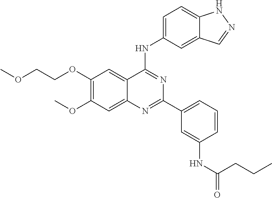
C1(OCCOC)=C(OC)C=C2C(=C1)C(NC1=CC=C3C(=C1)C=NN3)=NC(C1=CC=CC(NC(=O)CCC)=C1)=N2
